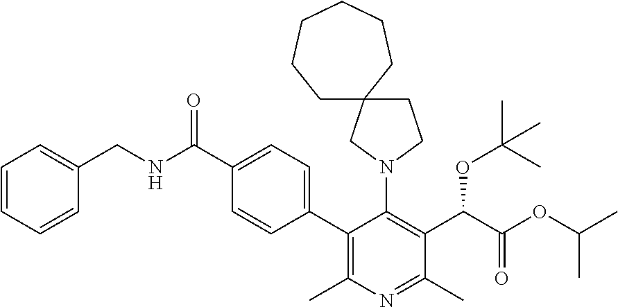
C1=CC=CC(CNC(C2=CC=C(C3=C(C)N=C(C)C(C(OC(C)(C)C)C(=O)OC(C)C)=C3N3CCC4(C3)CCCCCC4)C=C2)=O)=C1
